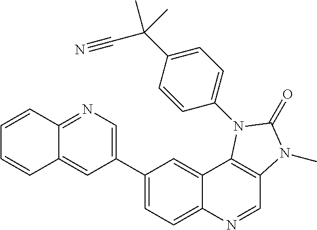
C1(C2=CC=C3C(=C2)C2=C(C=N3)N(C)C(=O)N2C2=CC=C(C(C#N)(C)C)C=C2)=CN=C2C(=C1)C=CC=C2
